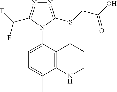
C12=C(C(N3C(C(F)F)=NN=C3SCC(O)=O)=CC=C1C)CCCN2
